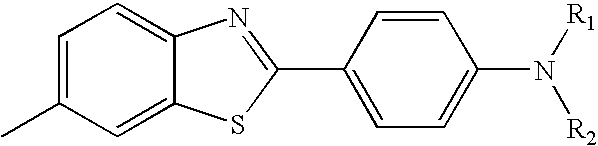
C1=C2C(=CC=C1C)N=C(C1=CC=C(N([R2])[R1])C=C1)S2
